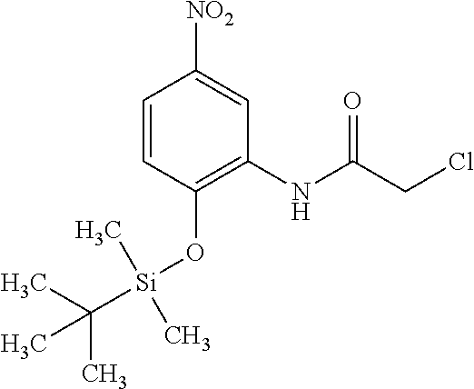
C1=CC(O[Si](C(C)(C)C)(C)C)=C(NC(CCl)=O)C=C1[NO2]
